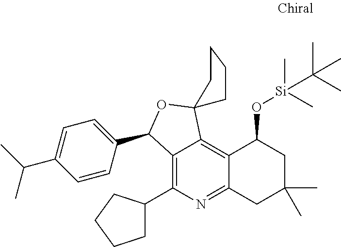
C12=C(C3CCCC3)N=C3C(=C1C1(OC2C2=CC=C(C(C)C)C=C2)CCCC1)C(O[Si](C)(C(C)(C)C)C)CC(C)(C)C3
